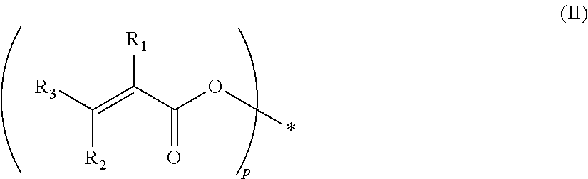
[R3]C(=C(C(O*)=O)[R1])[R2]
